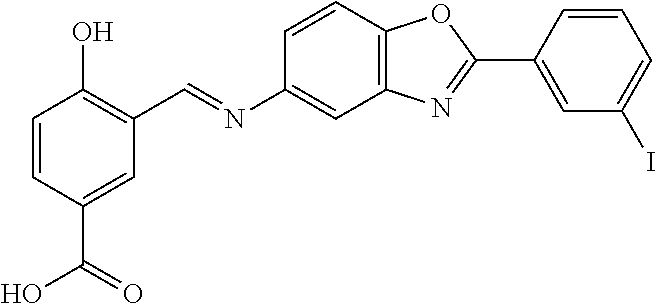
C1=CC(C(=O)O)=CC(C=NC2=CC3=C(C=C2)OC(C2=CC(I)=CC=C2)=N3)=C1O
